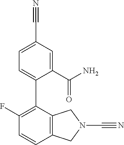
C1(F)=C(C2=CC=C(C#N)C=C2C(N)=O)C2=C(C=C1)CN(C#N)C2
